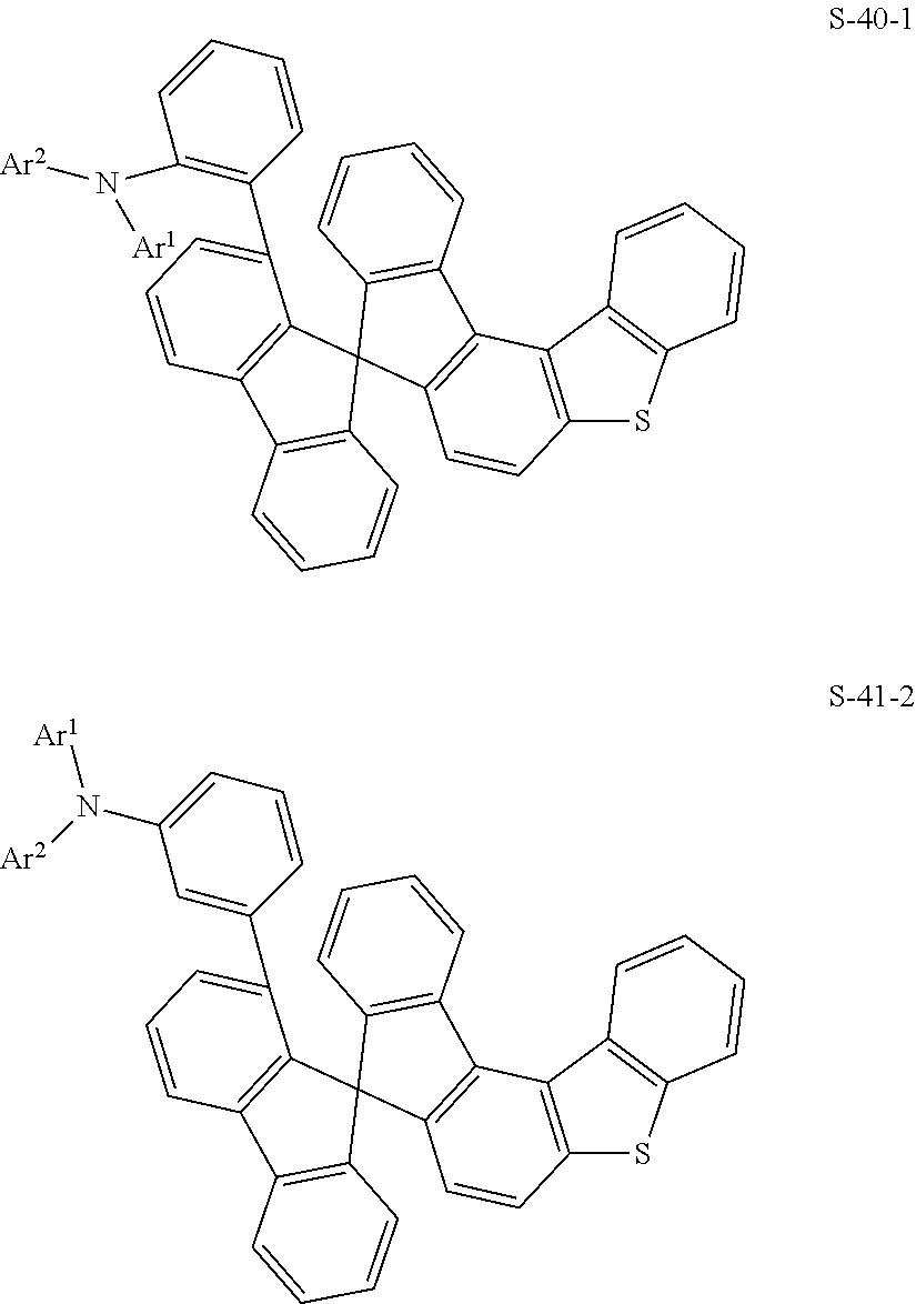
C1(N([Ar2])[Ar1])=C(C2=CC=CC3=C2C2(C4=C3C=CC=C4)C3=C(C=CC=C3)C3=C2C=CC2=C3C3=C(S2)C=CC=C3)C=CC=C1.C1=C(C2=CC=CC3=C2C2(C4=C3C=CC=C4)C3=C(C=CC=C3)C3=C2C=CC2=C3C3=C(S2)C=CC=C3)C=CC=C1N([Ar2])[Ar1]
